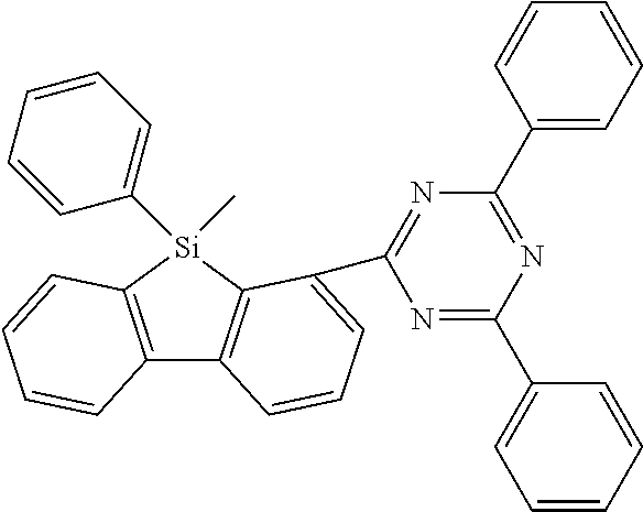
C12=C([Si](C3=CC=CC=C3)(C)C3=C1C=CC=C3C1=NC(C3=CC=CC=C3)=NC(C3=CC=CC=C3)=N1)C=CC=C2
